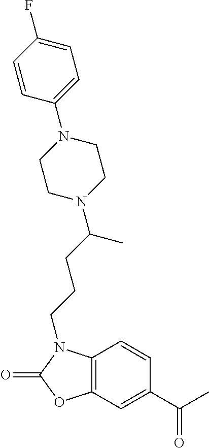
C1=CC2=C(C=C1C(C)=O)OC(=O)N2CCCC(N1CCN(C2=CC=C(F)C=C2)CC1)C
